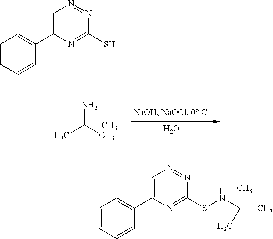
C1=C(C2=CC=CC=C2)N=C(S)N=N1.O.C(C)(C)(N)C.C1=C(C2=CC=CC=C2)N=C(SNC(C)(C)C)N=N1
